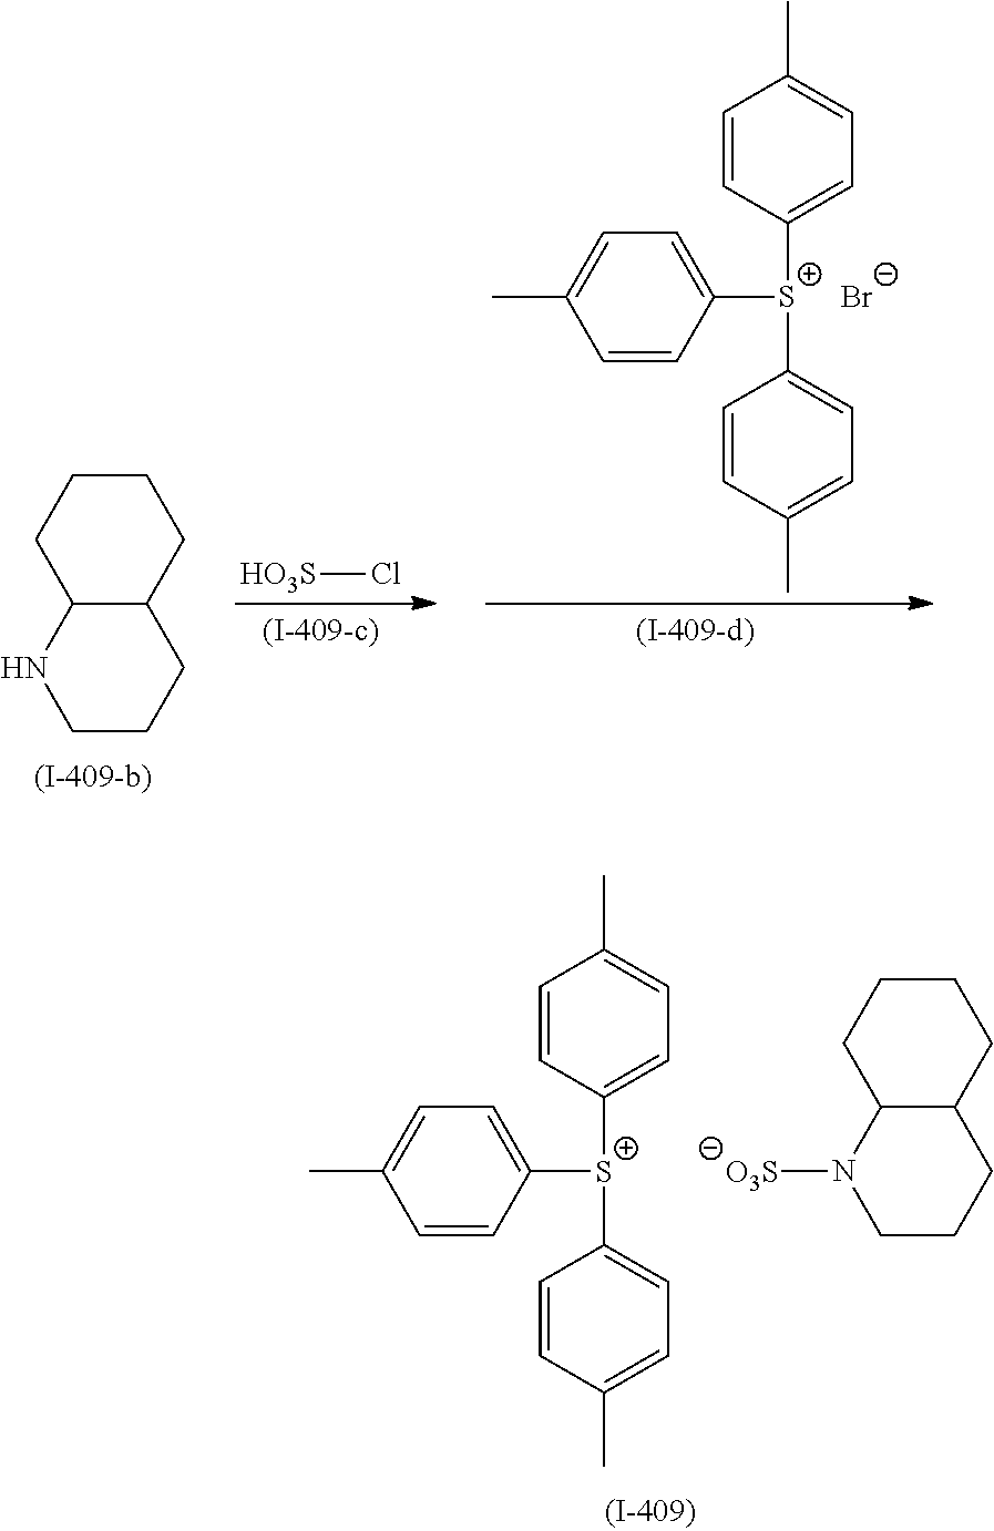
[HO3S]Cl.C12C(CCCC1)CCCN2.C1=CC(C)=CC=C1[S+](C1=CC=C(C)C=C1)C1=CC=C(C)C=C1.[Br-].C1=CC(C)=CC=C1[S+](C1=CC=C(C)C=C1)C1=CC=C(C)C=C1.C12C(CCCC1)CCCN2[O3S]
